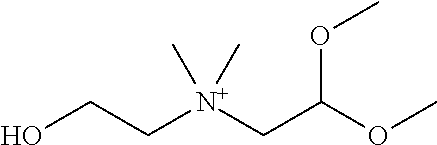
C([N+](CC(OC)OC)(C)C)CO
